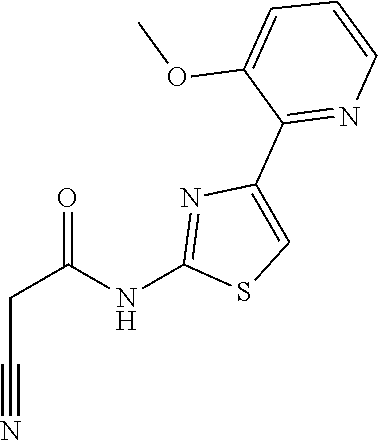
C1(C2=NC=CC=C2OC)=CSC(NC(CC#N)=O)=N1
